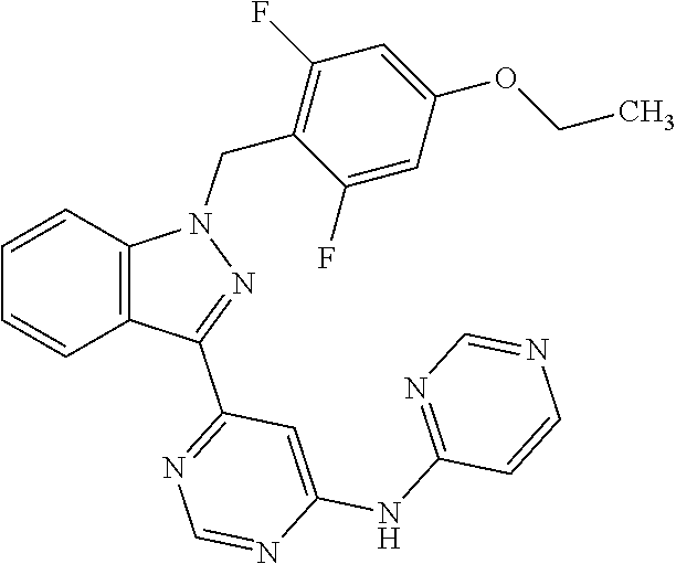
C1=CC2=C(C=C1)N(CC1=C(F)C=C(OCC)C=C1F)N=C2C1=NC=NC(NC2=NC=NC=C2)=C1
